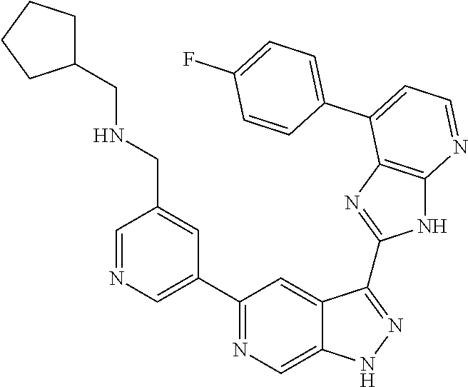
C1=NC=C(C2=NC=C3C(=C2)C(C2=NC4=C(N2)N=CC=C4C2=CC=C(F)C=C2)=NN3)C=C1CNCC1CCCC1
